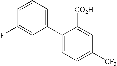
C1(C2=CC=CC(F)=C2)=CC=C([CF3])C=C1[CO2H]
